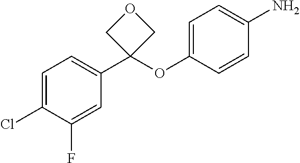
C1(Cl)=CC=C(C2(OC3=CC=C(N)C=C3)COC2)C=C1F
